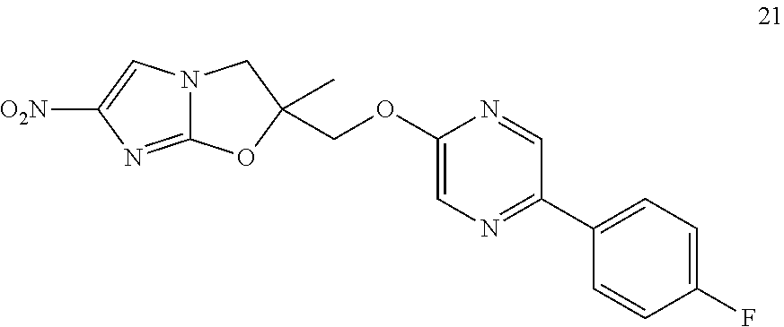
[O2N]C1=CN2C(=N1)OC(C)(COC1=CN=C(C3=CC=C(F)C=C3)C=N1)C2
